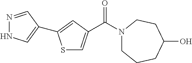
C(N1CCCC(O)CC1)(=O)C1=CSC(C2=CNN=C2)=C1
